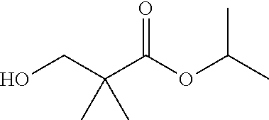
CC(C)(CO)C(=O)OC(C)C
